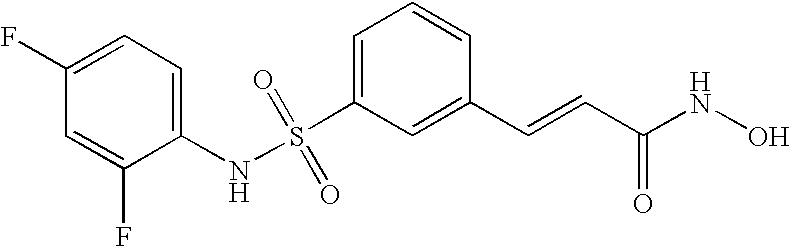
S(C1=CC=CC(C=CC(NO)=O)=C1)(NC1=CC=C(F)C=C1F)(=O)=O
